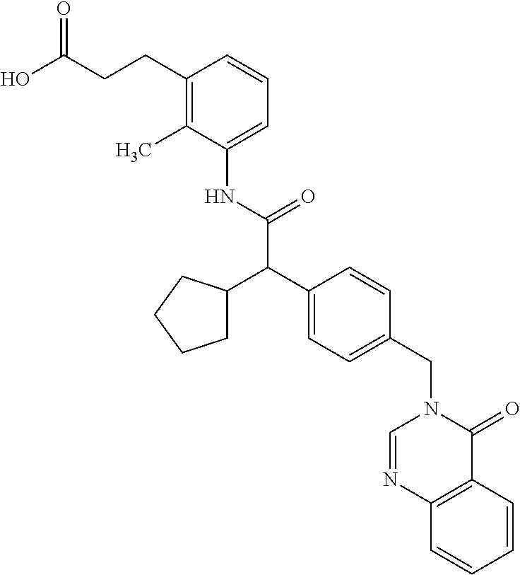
C(C(O)=O)CC1=C(C)C(NC(C(C2=CC=C(CN3C=NC4=C(C3=O)C=CC=C4)C=C2)C2CCCC2)=O)=CC=C1
